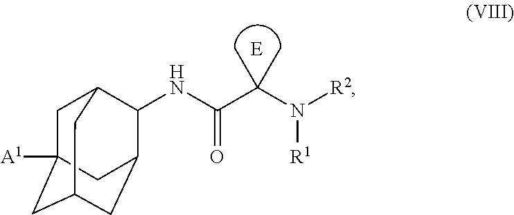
C1C2([A1])CC3CC(C(NC(C(C)(C)N([R1])[R2])=O)C1C3)C2
